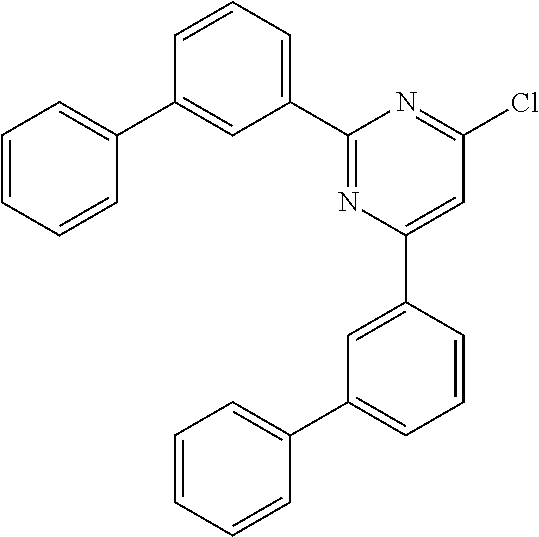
C1(C2=CC=CC(C3=CC=CC=C3)=C2)=NC(C2=CC(C3=CC=CC=C3)=CC=C2)=CC(Cl)=N1
